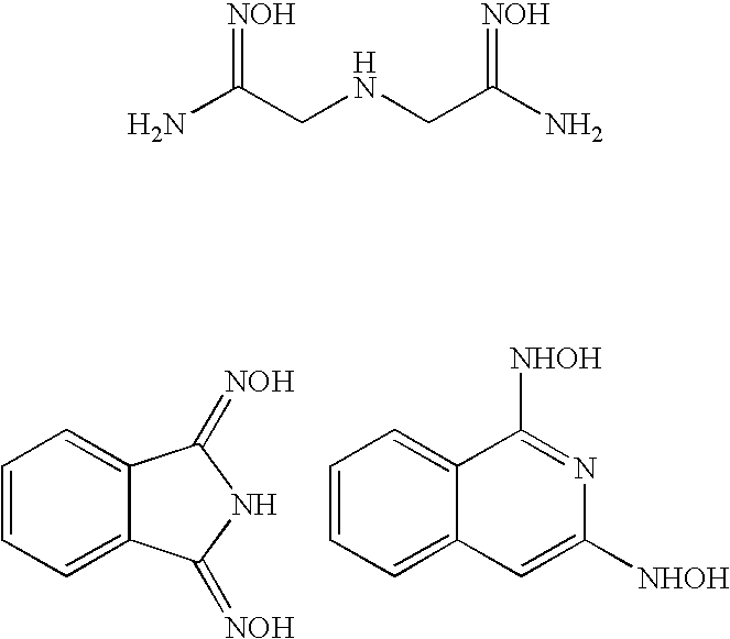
C1=CC=C2C(=C1)C(=[NOH])NC2=[NOH].C1=CC=C2C(=C1)C([NHOH])=NC([NHOH])=C2.NC(CNCC(N)=[NOH])=[NOH]
